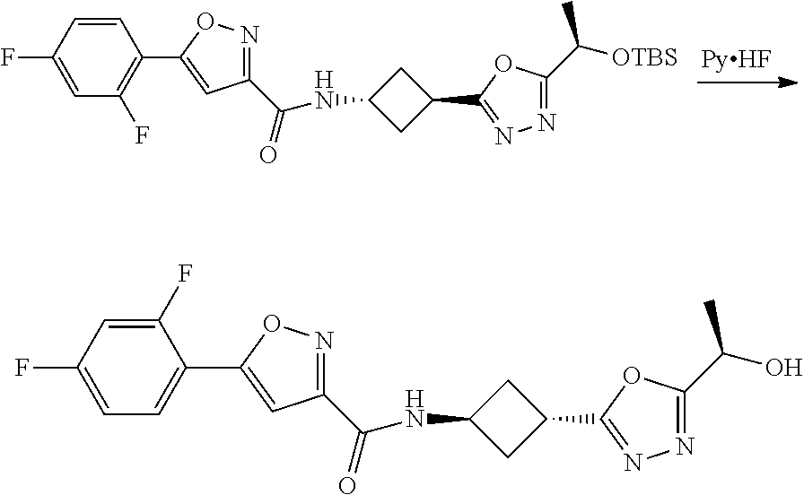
C1=CC(F)=CC(F)=C1C1=CC(C(=O)NC2CC(C3=NN=C(C([OTBS])C)O3)C2)=NO1.C1(F)=CC(F)=CC=C1C1=CC(C(=O)NC2CC(C3=NN=C(C(O)C)O3)C2)=NO1
